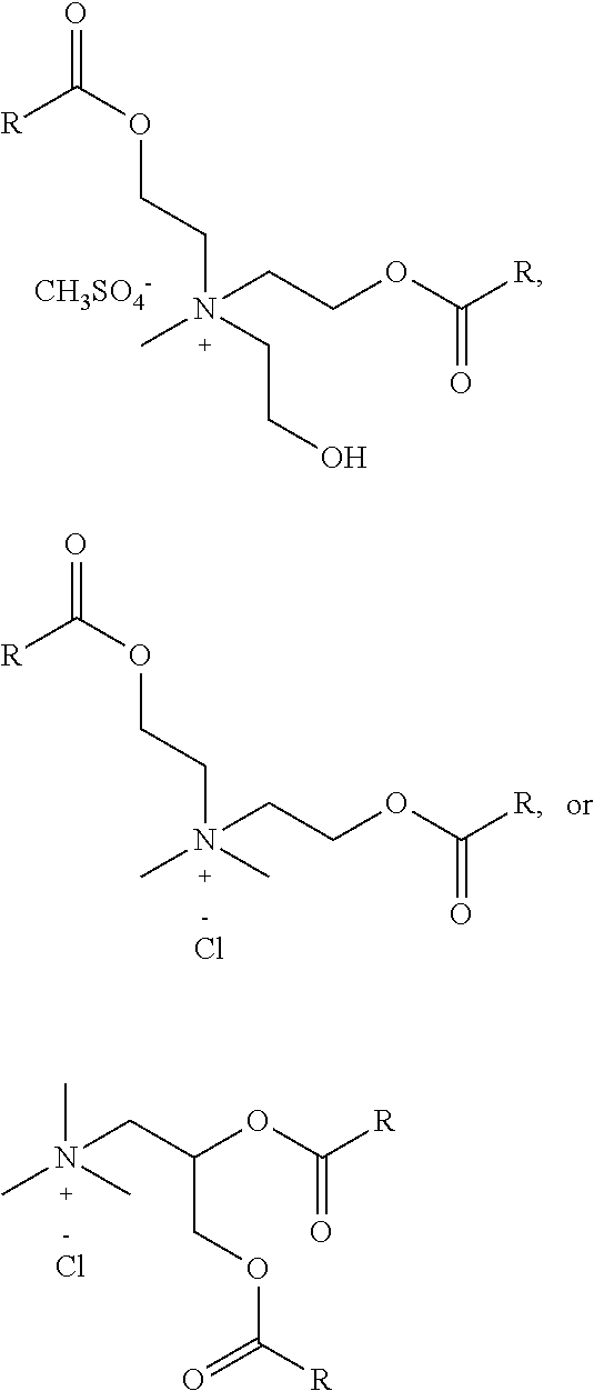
[R]C(OCCN(CCOC([R])=O)(C)CCO)=O.[CH3SO4-].[R]C(OCCN(CCOC([R])=O)(C)C)=O.Cl.CN(CC(OC([R])=O)COC([R])=O)(C)C.Cl
